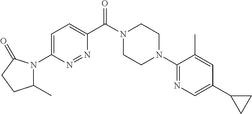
C1=C(N2C(C)CCC2=O)N=NC(C(N2CCN(C3=NC=C(C4CC4)C=C3C)CC2)=O)=C1
